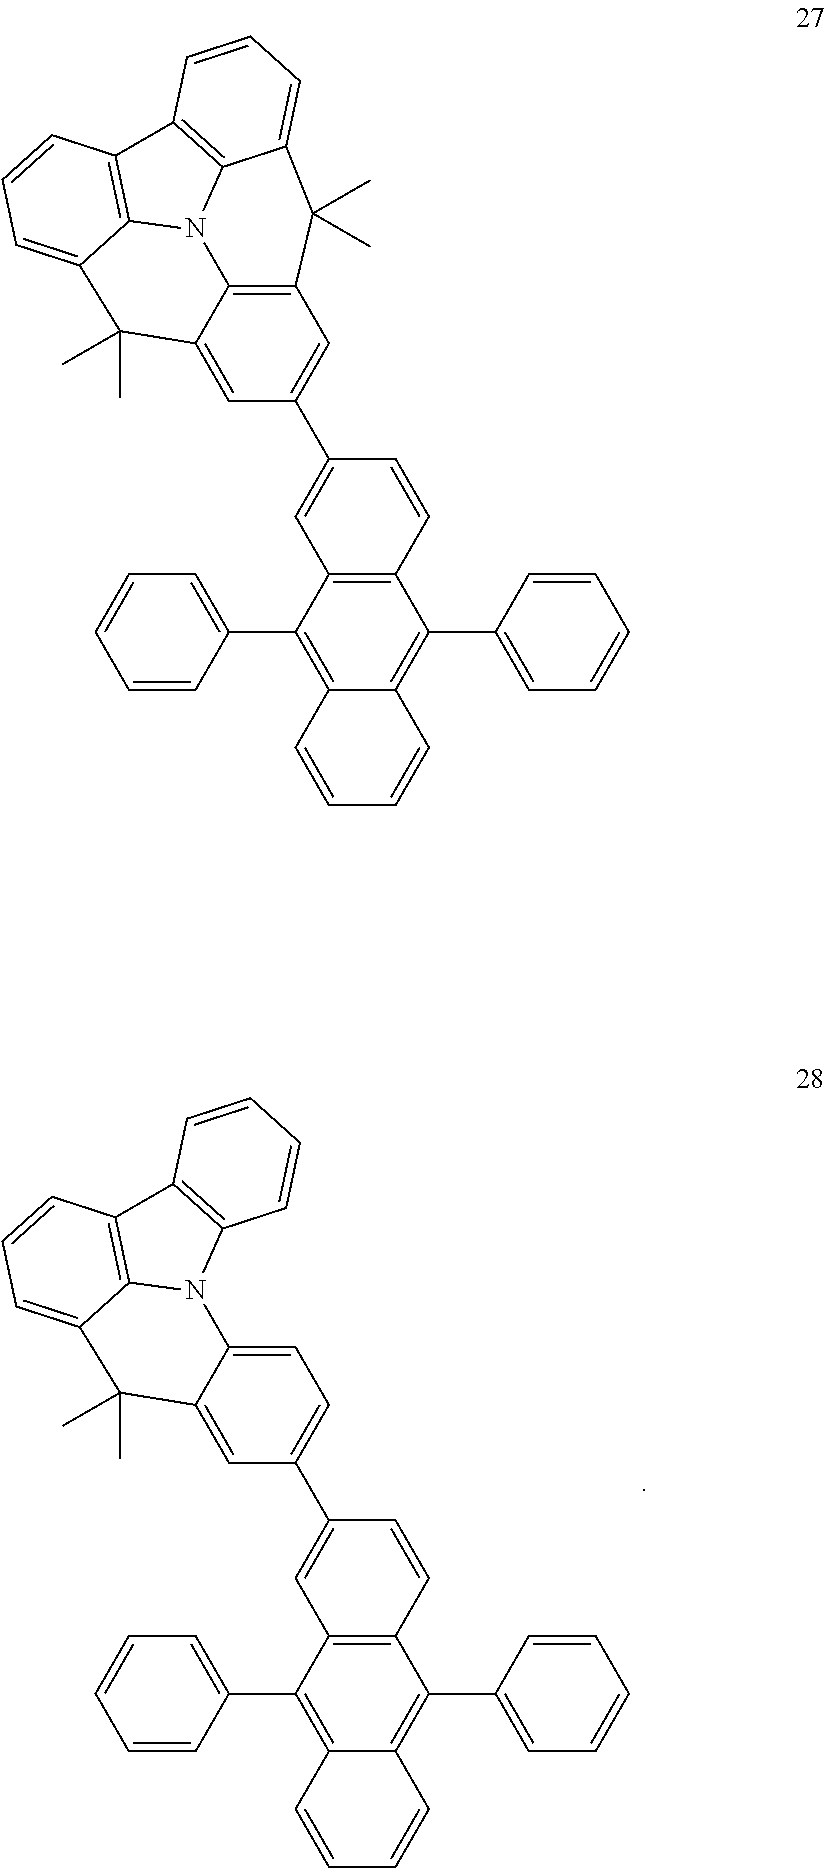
C1=CC(C2=C3C(=C(C4=CC=CC=C4)C4=C2C=C(C2=CC=C5C(=C2)C(C)(C)C2=CC=CC6=C2N5C2=C6C=CC=C2)C=C4)C=CC=C3)=CC=C1.C1=CC(C2=C3C(=C(C4=CC=CC=C4)C4=C2C=C(C2=CC5=C6C(=C2)C(C)(C)C2=CC=CC7=C2N6C2=C7C=CC=C2C5(C)C)C=C4)C=CC=C3)=CC=C1
